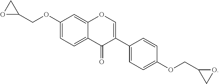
O1C(COC2=CC=C3C(=C2)OC=C(C2=CC=C(OCC4CO4)C=C2)C3=O)C1
